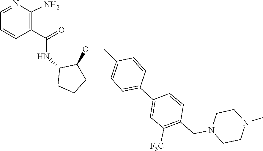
C1CN(CC2=C([F3C])C=C(C3=CC=C(COC4C(NC(C5=C(N)N=CC=C5)=O)CCC4)C=C3)C=C2)CCN1C
